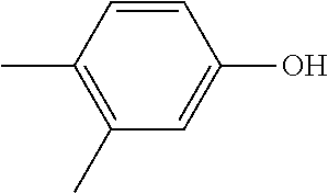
C1=CC(C)=C(C)C=C1O
